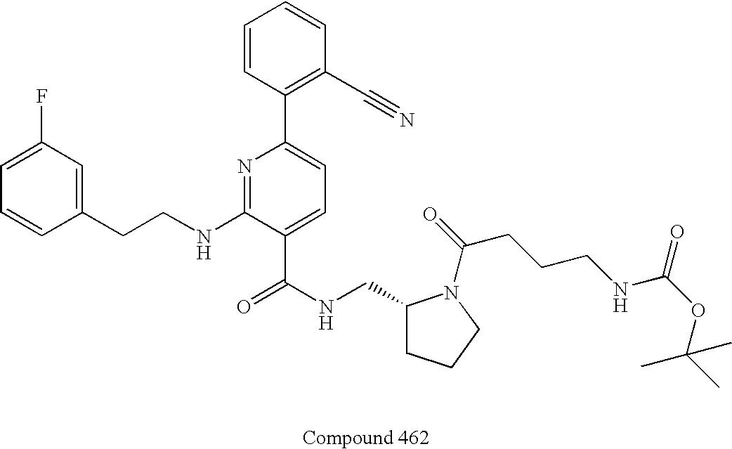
C1=CC(CCNC2=NC(C3=C(C#N)C=CC=C3)=CC=C2C(NCC2CCCN2C(=O)CCCNC(OC(C)(C)C)=O)=O)=CC(F)=C1
